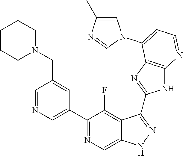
C1=NC=C(C2=NC=C3C(=C2F)C(C2=NC4=C(N2)N=CC=C4N2C=C(C)N=C2)=NN3)C=C1CN1CCCCC1
